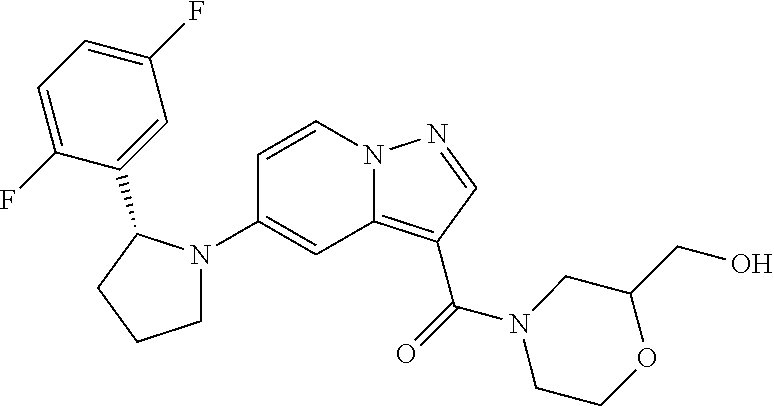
C1N(C2=CC3=C(C(N4CCOC(CO)C4)=O)C=NN3C=C2)C(C2=CC(F)=CC=C2F)CC1
